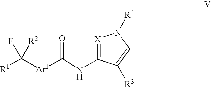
[R1]C([Ar1]C(=O)NC1=[X]N([R4])C=C1[R3])(F)[R2]
